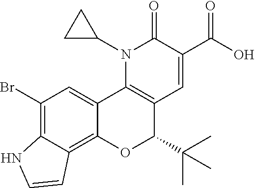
N1(C2CC2)C2=C(C=C(C(O)=O)C1=O)C(C(C)(C)C)OC1=C3C(=C(Br)C=C21)NC=C3
